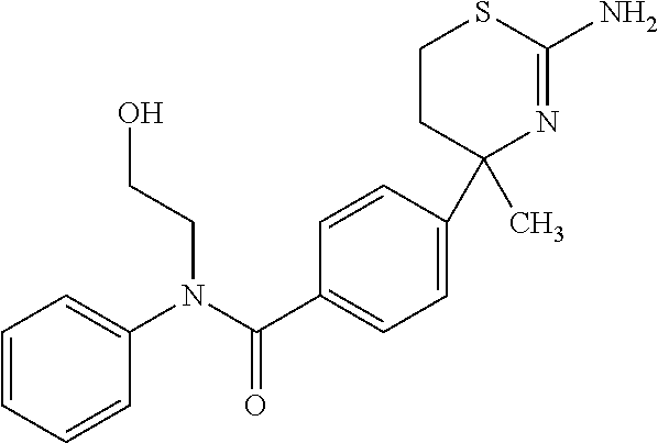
C1CC(C)(C2=CC=C(C(N(C3=CC=CC=C3)CCO)=O)C=C2)N=C(N)S1
